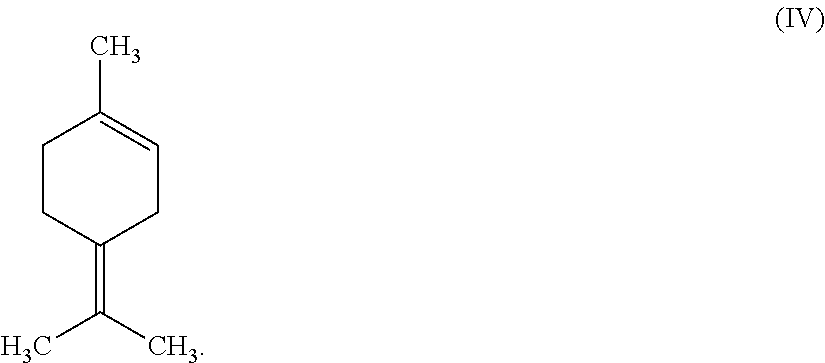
C1CC(=C(C)C)CC=C1C
